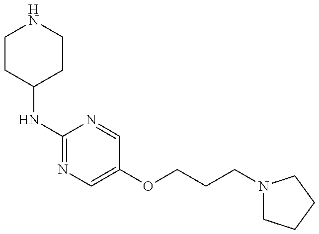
C1CC(NC2=NC=C(OCCCN3CCCC3)C=N2)CCN1
